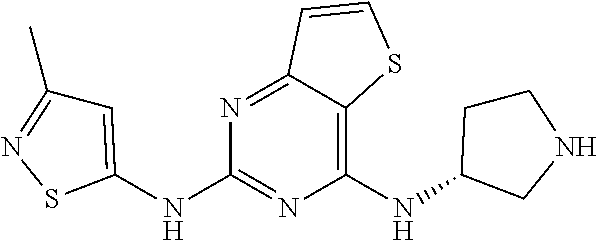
C1(NC2CCNC2)=C2C(=NC(NC3=CC(C)=NS3)=N1)C=CS2
